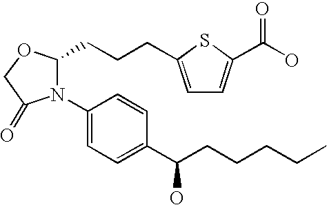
N1(C2=CC=C(C(CCCCC)O)C=C2)C(CCCC2=CC=C(C(O)=O)S2)OCC1=O
